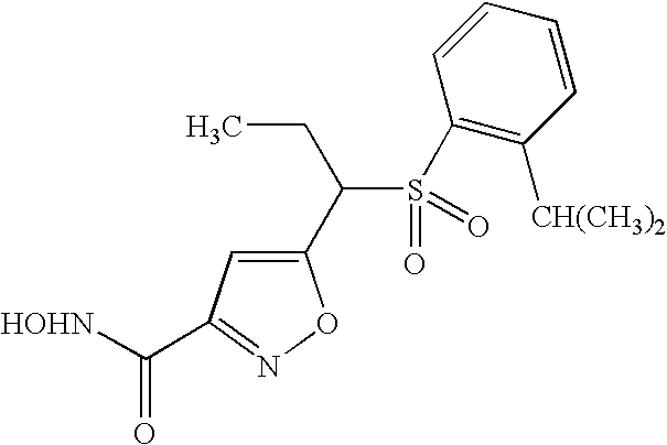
C1(C(S(=O)(=O)C2=C([CH(CH3)2])C=CC=C2)CC)=CC(C([HOHN])=O)=NO1
